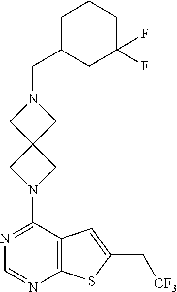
C12=C(N=CN=C1N1CC3(C1)CN(CC1CCCC(F)(F)C1)C3)SC(C[CF3])=C2
